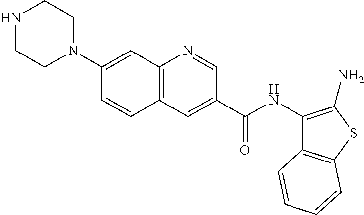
C1N(C2=CC3=C(C=C2)C=C(C(NC2=C(N)SC4=C2C=CC=C4)=O)C=N3)CCNC1
